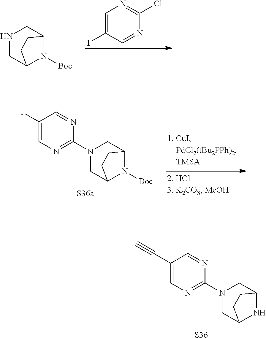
C1(C#C)=CN=C(N2CC3NC(C2)CC3)N=C1.[S36].C1=C(I)C=NC(Cl)=N1.N1CC2N([Boc])C(C1)CC2.C1(I)=CN=C(N2CC3N([Boc])C(C2)CC3)N=C1.[S36a]
